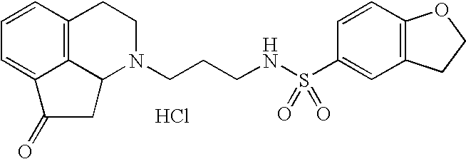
C12=C3C=CC=C1C(=O)CC2N(CCCNS(C1=CC2=C(C=C1)OCC2)(=O)=O)CC3.Cl
